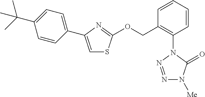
N1=NN(C2=C(COC3=NC(C4=CC=C(C(C)(C)C)C=C4)=CS3)C=CC=C2)C(=O)N1[Me]
